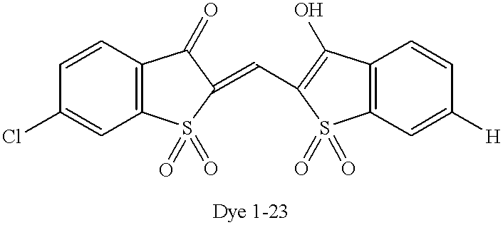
C1=CC2=C(C=C1Cl)S(=O)(=O)C(=CC1=C(O)C3=C(C=C([H])C=C3)S1(=O)=O)C2=O
